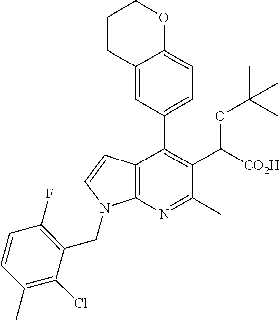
C12=CC(C3=C(C([CO2H])OC(C)(C)C)C(C)=NC4=C3C=CN4CC3=C(F)C=CC(C)=C3Cl)=CC=C1OCCC2
